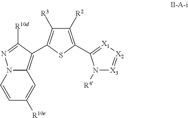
C1=CN2C(=C(C3=C([R3])C([R2])=C(C4=[X1][X2]=[X3]N4[R4])S3)C([R10d])=N2)C=C1[R10e]
